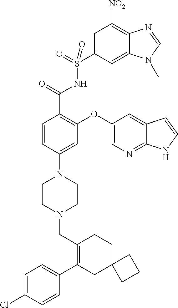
C1=CC(N2CCN(CC3=C(C4=CC=C(Cl)C=C4)CC4(CC3)CCC4)CC2)=CC(OC2=CN=C3C(=C2)C=CN3)=C1C(=O)NS(C1=CC([NO2])=C2C(=C1)N(C)C=N2)(=O)=O
